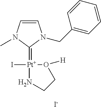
C1=CN(C)C(=[Pt]2(I)NCCO2[H])N1CC1=CC=CC=C1.[I-]
